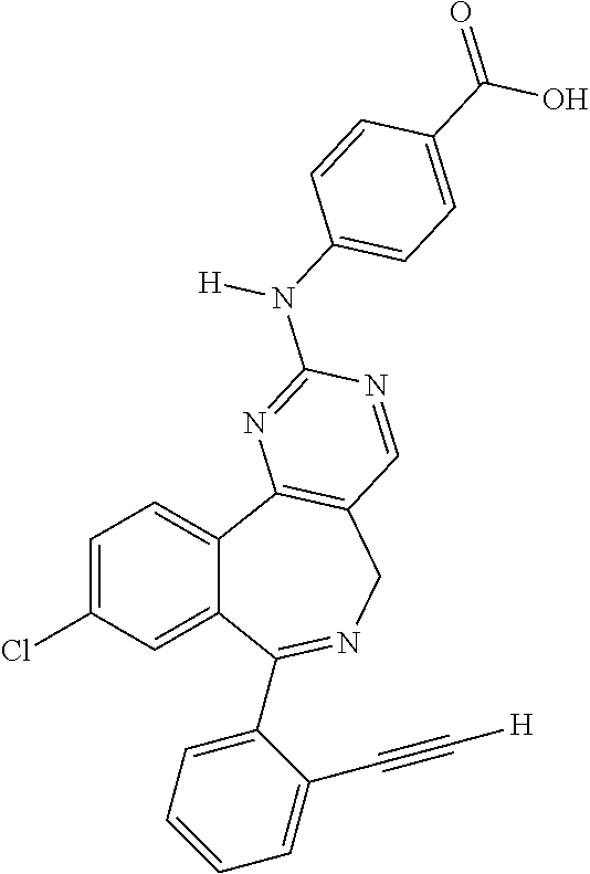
C1=C(Cl)C=C2C(=C1)C1=C(CN=C2C2=CC=CC=C2C#C[H])C=NC(N([H])C2=CC=C(C(O)=O)C=C2)=N1
